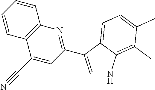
C1=C(C2=NC3=C(C(C#N)=C2)C=CC=C3)C2=CC=C(C)C(C)=C2N1
